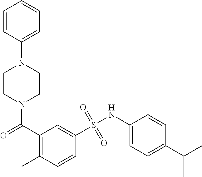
N1(C(C2=C(C)C=CC(S(NC3=CC=C(C(C)C)C=C3)(=O)=O)=C2)=O)CCN(C2=CC=CC=C2)CC1
